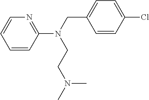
C1=CC(N(CC2=CC=C(Cl)C=C2)CCN(C)C)=NC=C1
